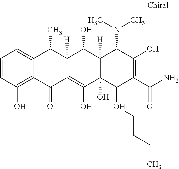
C1=CC(O)=C2C(=C1)C(C)C1([H])C(=C(O)C3(O)C([H])(C1O)C(N(C)C)C(O)=C(C(N)=O)C3OCCCC)C2=O
